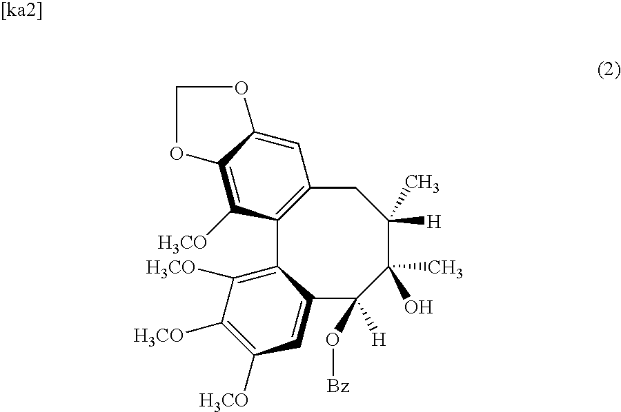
C12=C(CC(C)([H])C(C)(O)C(O[Bz])([H])C3=CC([H3CO])=C([H3CO])C([H3CO])=C13)C=C1C(=C2[H3CO])OCO1
